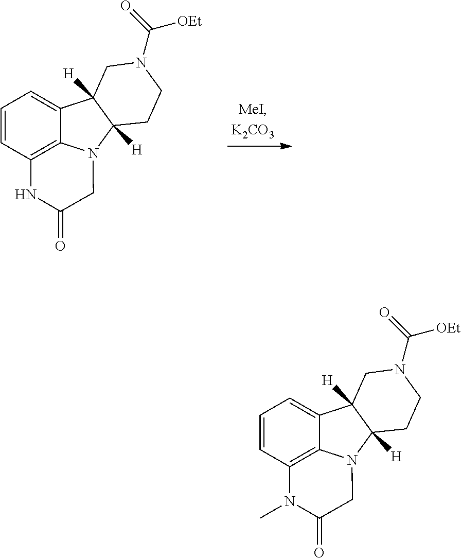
C1=CC2=C3C(=C1)C1([H])C([H])(N3CC(=O)N2C)CCN(C([OEt])=O)C1.C1=CC2=C3C(=C1)C1([H])C([H])(N3CC(=O)N2)CCN(C([OEt])=O)C1
